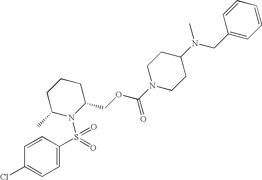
C1=C(S(N2C(COC(N3CCC(N(CC4=CC=CC=C4)C)CC3)=O)CCCC2C)(=O)=O)C=CC(Cl)=C1
